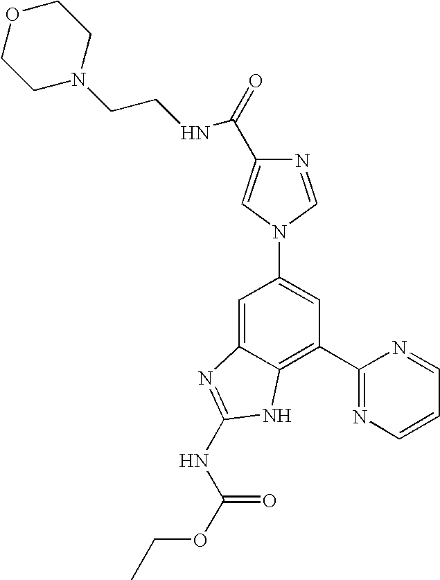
C1=C2C(=C(C3=NC=CC=N3)C=C1N1C=NC(C(=O)NCCN3CCOCC3)=C1)NC(NC(OCC)=O)=N2
